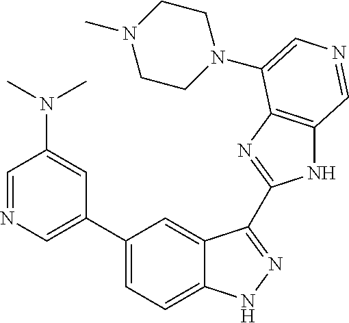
C1(C2=CN=CC(N(C)C)=C2)=CC=C2C(=C1)C(C1=NC3=C(N1)C=NC=C3N1CCN(C)CC1)=NN2
